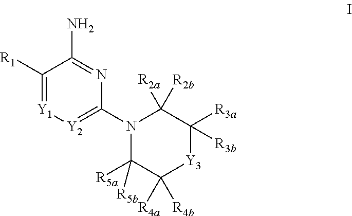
C1([R1])=[Y1][Y2]=C(N2C([R5a])([R5b])C([R4a])([R4b])[Y3]C([R3a])([R3b])C2([R2a])[R2b])N=C1N
